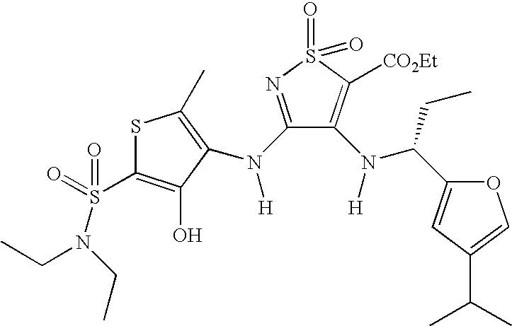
S1C(S(=O)(=O)N(CC)CC)=C(O)C(N(C2=NS(=O)(=O)C([CO2Et])=C2N([H])C(CC)C2=CC(C(C)C)=CO2)[H])=C1C
